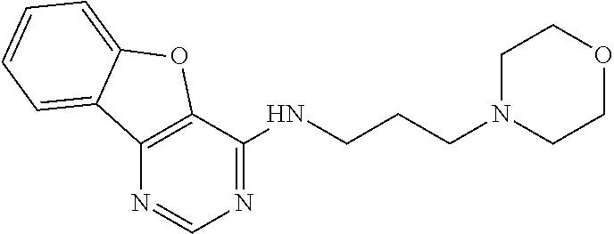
C12=C(C(NCCCN3CCOCC3)=NC=N1)OC1=CC=CC=C21
